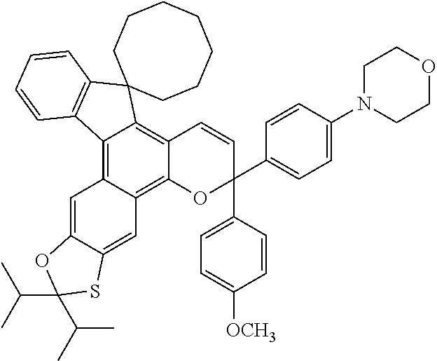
C12=C3C(=C4C(=C1C=CC(C1=CC=C([OCH3])C=C1)(C1=CC=C(N5CCOCC5)C=C1)O2)C1(C2=C4C=CC=C2)CCCCCCC1)C=C1C(=C3)SC(C(C)C)(C(C)C)O1
